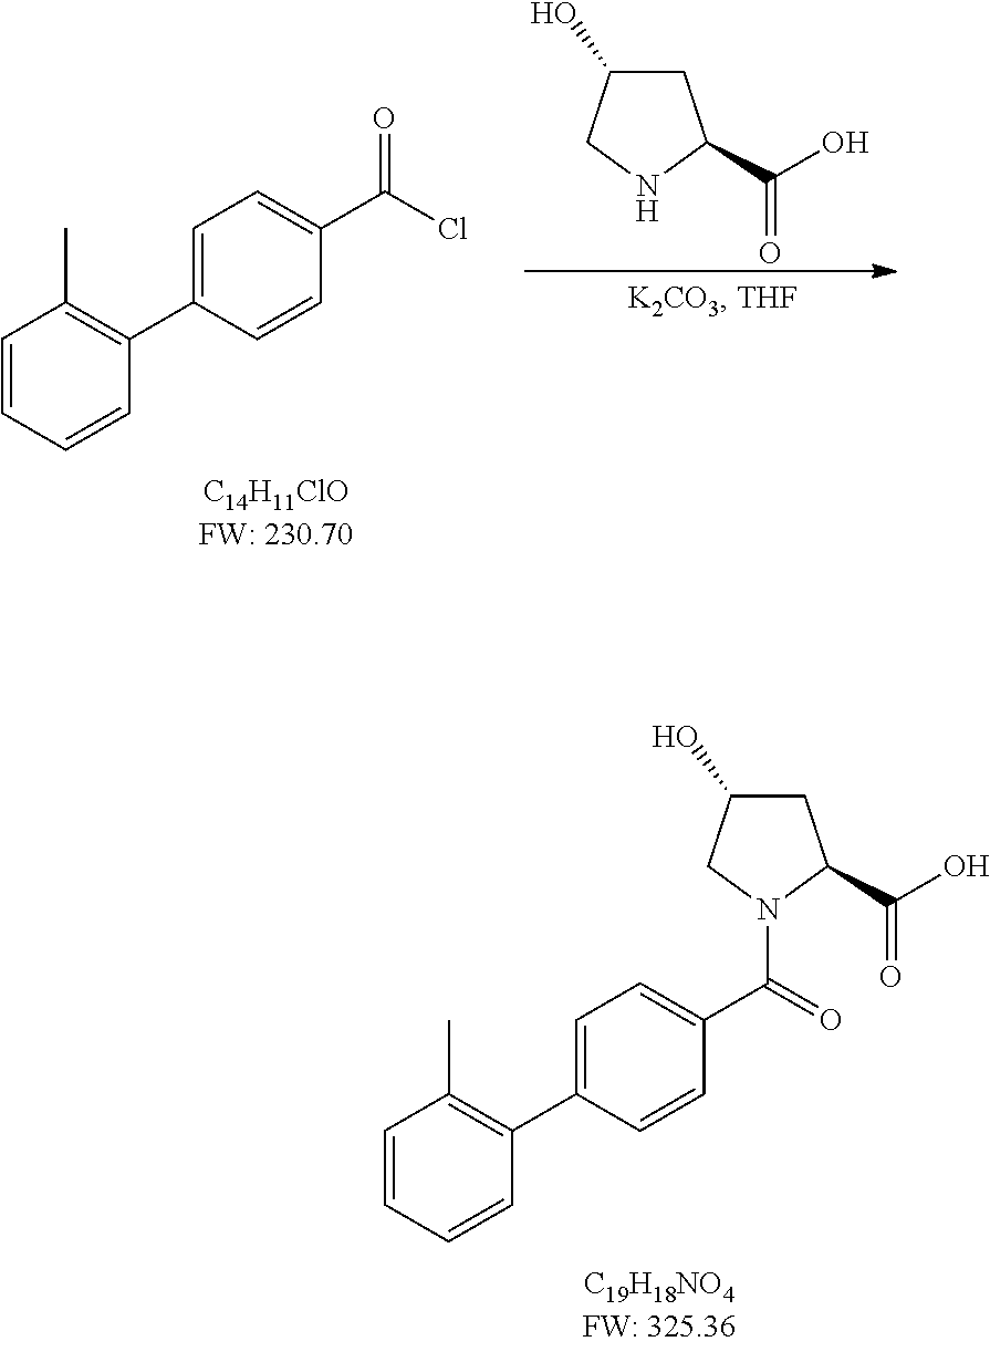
C1=C(C2=C(C)C=CC=C2)C=CC(C(Cl)=O)=C1.C1C(O)CNC1C(O)=O.C1=C(C2=C(C)C=CC=C2)C=CC(C(=O)N2CC(O)CC2C(O)=O)=C1
